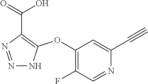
C1(OC2=C(C(=O)O)N=NN2)=C(F)C=NC(C#C)=C1
